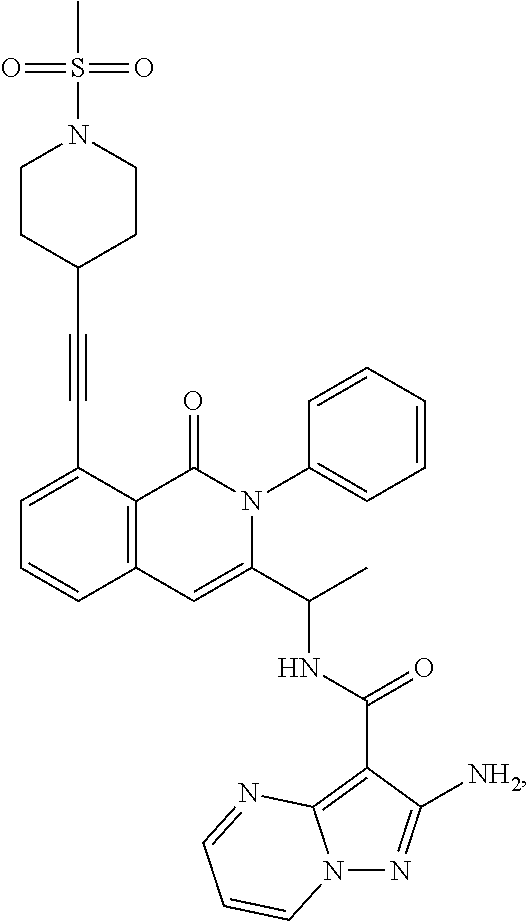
C1=C(C#CC2CCN(S(C)(=O)=O)CC2)C2=C(C=C1)C=C(C(C)NC(C1=C3N(N=C1[NH2])C=CC=N3)=O)N(C1=CC=CC=C1)C2=O
